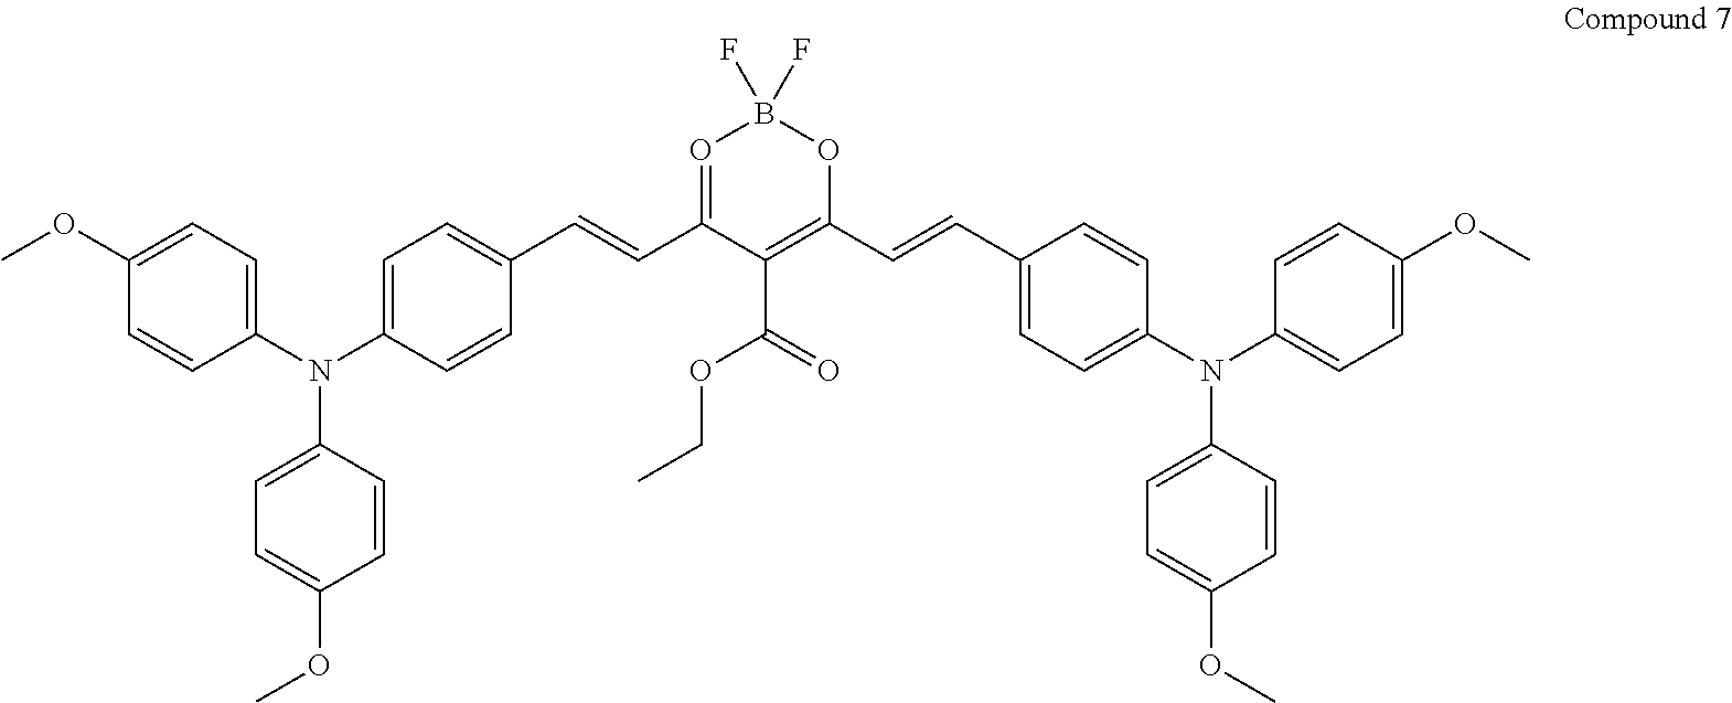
N(C1=CC=C(OC)C=C1)(C1=CC=C(OC)C=C1)C1=CC=C(C=CC2=OB(F)(F)OC(C=CC3=CC=C(N(C4=CC=C(OC)C=C4)C4=CC=C(OC)C=C4)C=C3)=C2C(=O)OCC)C=C1
